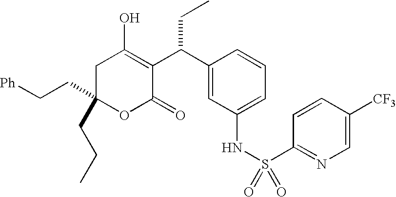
[Ph]CCC1(CCC)OC(=O)C(C(C2=CC(NS(C3=NC=C([CF3])C=C3)(=O)=O)=CC=C2)CC)=C(O)C1
